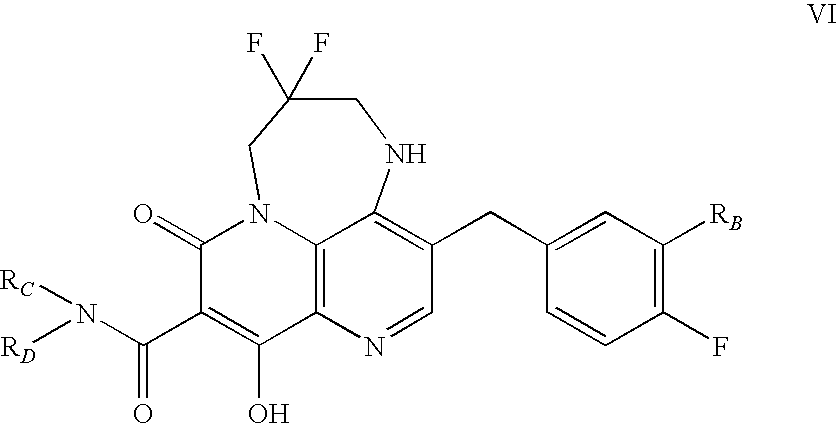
C12=C3N=CC(CC4=CC([RB])=C(F)C=C4)=C1NCC(F)(F)CN2C(=O)C(C(N([RD])[RC])=O)=C3O
